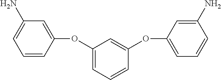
C1(OC2=CC(N)=CC=C2)=CC=CC(OC2=CC=CC(N)=C2)=C1
